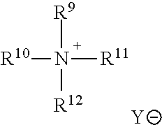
[R10]N([R9])([R11])[R12].[Y]
